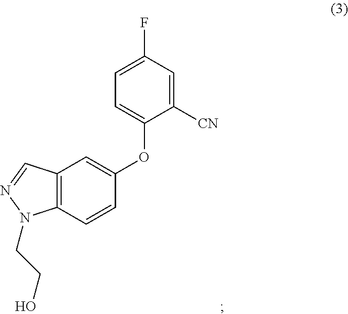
C1([CN])=CC(F)=CC=C1OC1=CC2=C(C=C1)N(CCO)N=C2
